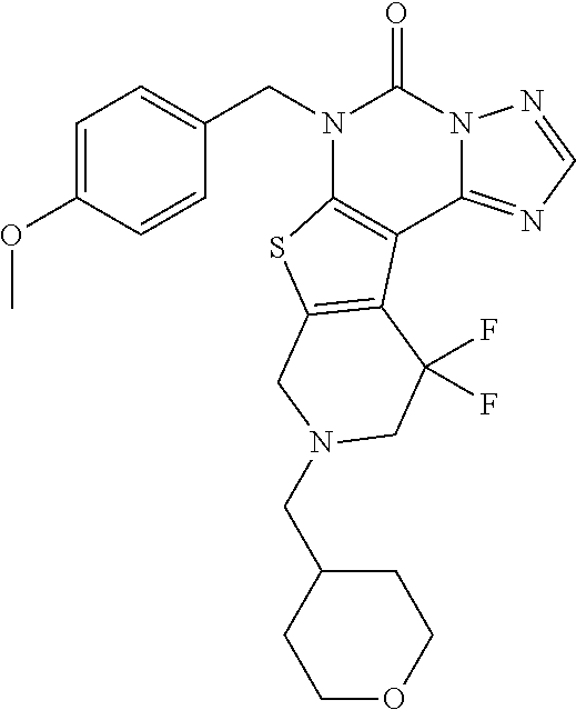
C1(CN2CC3=C(C4=C(N(CC5=CC=C(OC)C=C5)C(=O)N5C4=NC=N5)S3)C(F)(F)C2)CCOCC1
